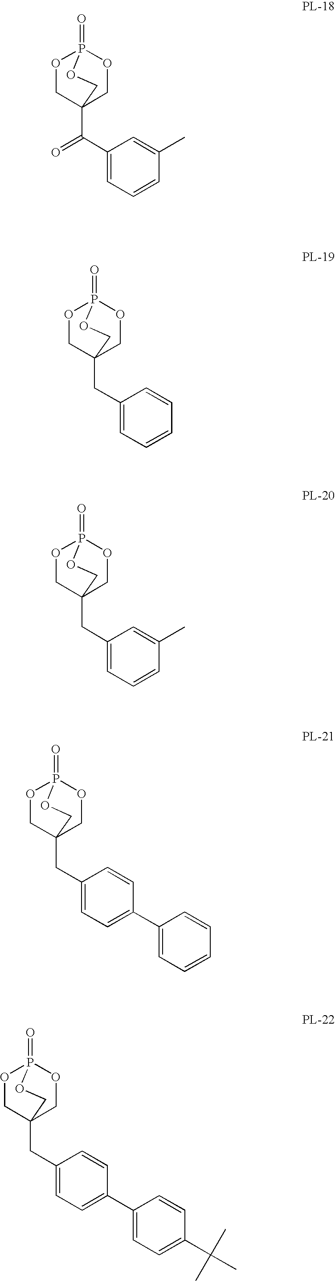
O1CC2(C(C3=CC=CC(C)=C3)=O)COP1(=O)OC2.O1CC2(CC3=CC=CC=C3)COP1(=O)OC2.O1CC2(CC3=CC=CC(C)=C3)COP1(=O)OC2.O1CC2(CC3=CC=C(C4=CC=CC=C4)C=C3)COP1(=O)OC2.O1CC2(CC3=CC=C(C4=CC=C(C(C)(C)C)C=C4)C=C3)COP1(=O)OC2
